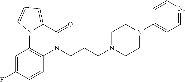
C1(F)=CC2=C(C=C1)N(CCCN1CCN(C3=CC=NC=C3)CC1)C(=O)C1=CC=CN21
